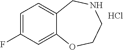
C1COC2=CC(F)=CC=C2CN1.Cl
